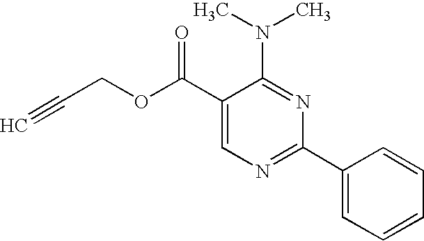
C1(C(OCC#C)=O)=CN=C(C2=CC=CC=C2)N=C1N(C)C
